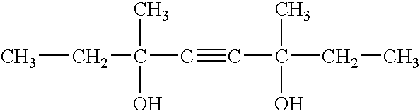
CCC(C#CC(CC)(C)O)(C)O
